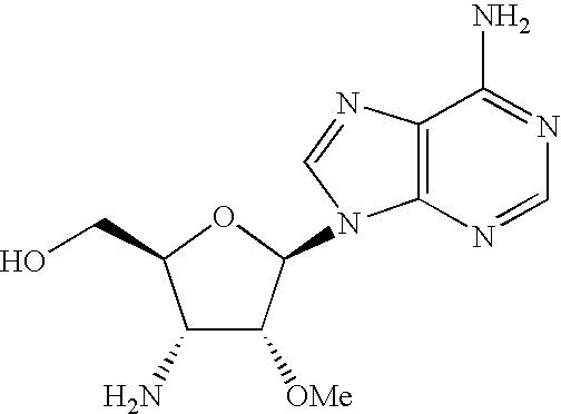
C1(N)C([OMe])C(N2C3=C(N=C2)C(N)=NC=N3)OC1CO
